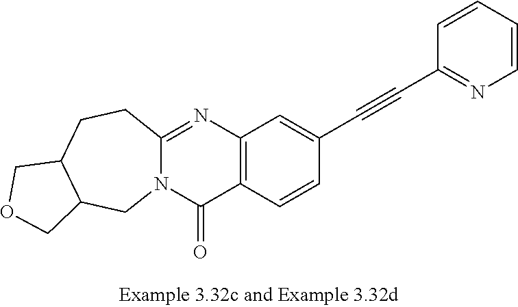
C12=NC3=C(C(=O)N1CC1C(CC2)COC1)C=CC(C#CC1=NC=CC=C1)=C3
